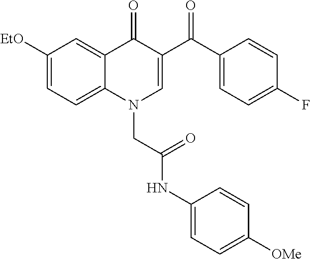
C1([EtO])=CC=C2C(=C1)C(=O)C(C(C1=CC=C(F)C=C1)=O)=CN2CC(NC1=CC=C([OMe])C=C1)=O
